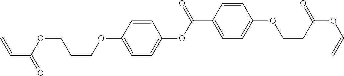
O(C1=CC=C(OC(C2=CC=C(OCCC(OC=C)=O)C=C2)=O)C=C1)CCCOC(C=C)=O
